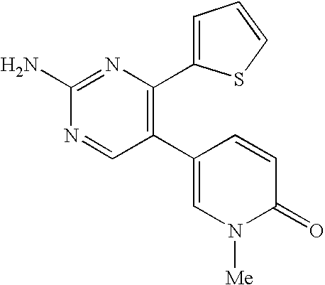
C1(N)=NC(C2=CC=CS2)=C(C2=CN([Me])C(=O)C=C2)C=N1
